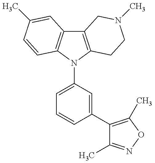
C12=C(N(C3=CC=CC(C4=C(C)ON=C4C)=C3)C3=C1C=C(C)C=C3)CCN(C)C2
